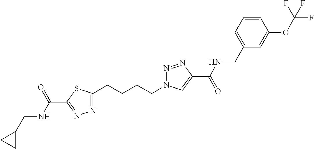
C(C1=NN=C(CCCCN2N=NC(C(=O)NCC3=CC=CC(OC(F)(F)F)=C3)=C2)S1)(NCC1CC1)=O
